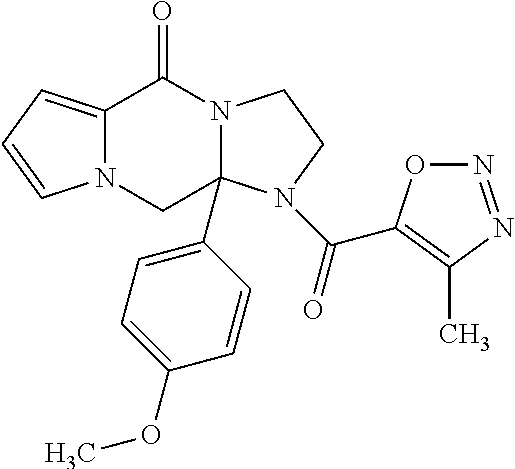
C12=CC=CN1CC1(C3=CC=C(OC)C=C3)N(C2=O)CCN1C(=O)C1=C(C)N=NO1
